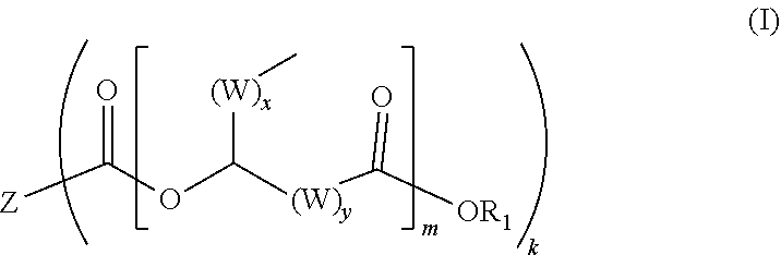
[Z]C(OC([(W)y]C([OR1])=O)[(W)x]C)=O
